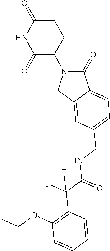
C1(=O)N(C2C(=O)NC(=O)CC2)CC2=CC(CNC(C(C3=C(OCC)C=CC=C3)(F)F)=O)=CC=C12
